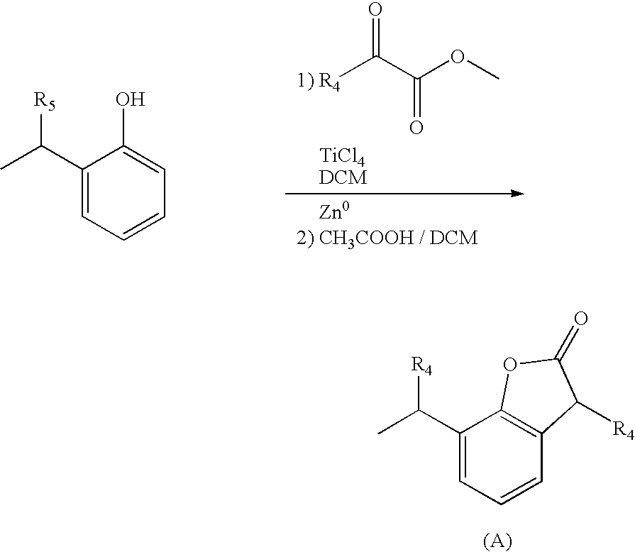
C1(C(C)[R4])=CC=CC2=C1OC(=O)C2[R4].C1(C(C)[R5])=CC=CC=C1O.[1) R4]C(=O)C(=O)OC
